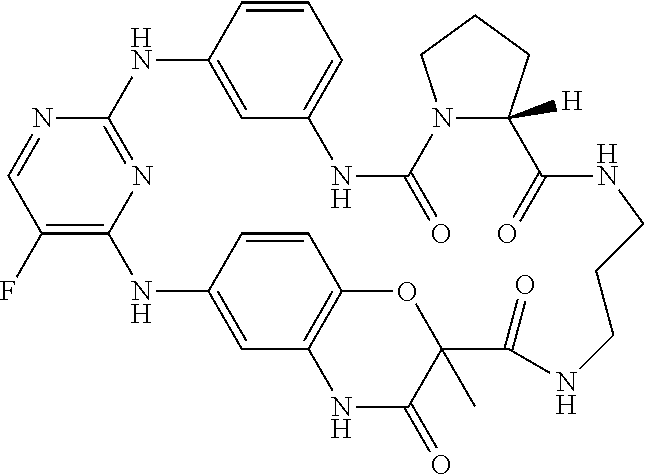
C1(F)=C2N=C(N=C1)NC1=CC(=CC=C1)NC(=O)N1C([H])(CCC1)C(=O)NCCCNC(=O)C1(C)C(=O)NC3=C(C=CC(=C3)N2)O1
